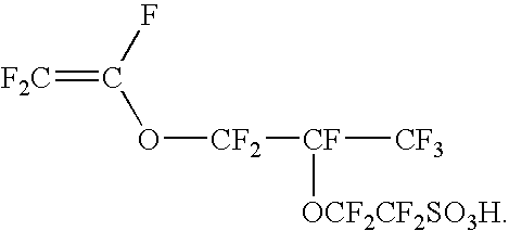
[F2C]=C(F)O[CF2][CF]([CF3])[OCF2CF2SO3H]
